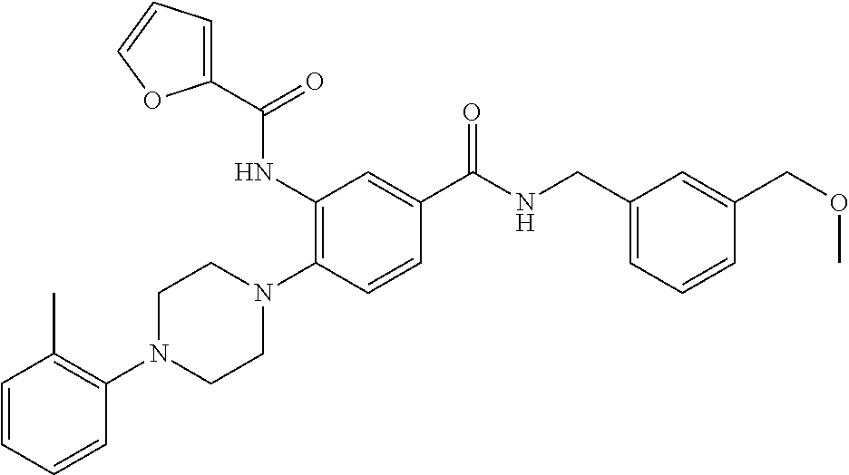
C1=CC=CC(N2CCN(C3=C(NC(C4=CC=CO4)=O)C=C(C(NCC4=CC=CC(COC)=C4)=O)C=C3)CC2)=C1C
